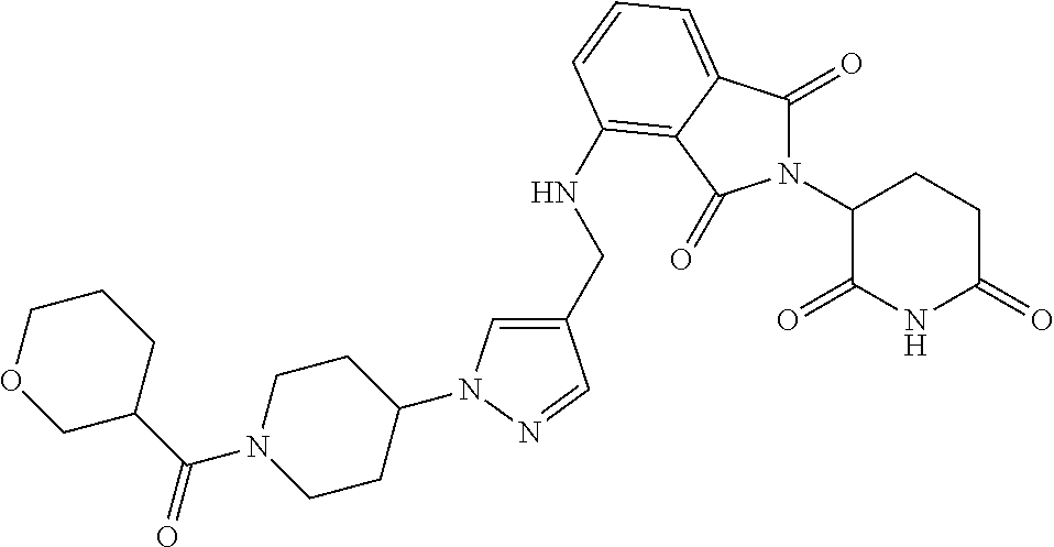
C1(CNC2=C3C(=CC=C2)C(=O)N(C2C(=O)NC(=O)CC2)C3=O)=CN(C2CCN(C(C3CCCOC3)=O)CC2)N=C1
